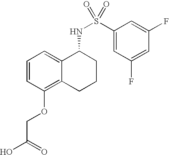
C1=CC(OCC(O)=O)=C2C(=C1)C(NS(=O)(C1=CC(F)=CC(F)=C1)=O)CCC2
